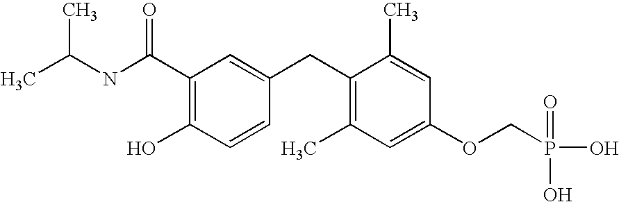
C1(C(NC(C)C)=O)=C(O)C=CC(CC2=C(C)C=C(OCP(=O)(O)O)C=C2C)=C1
